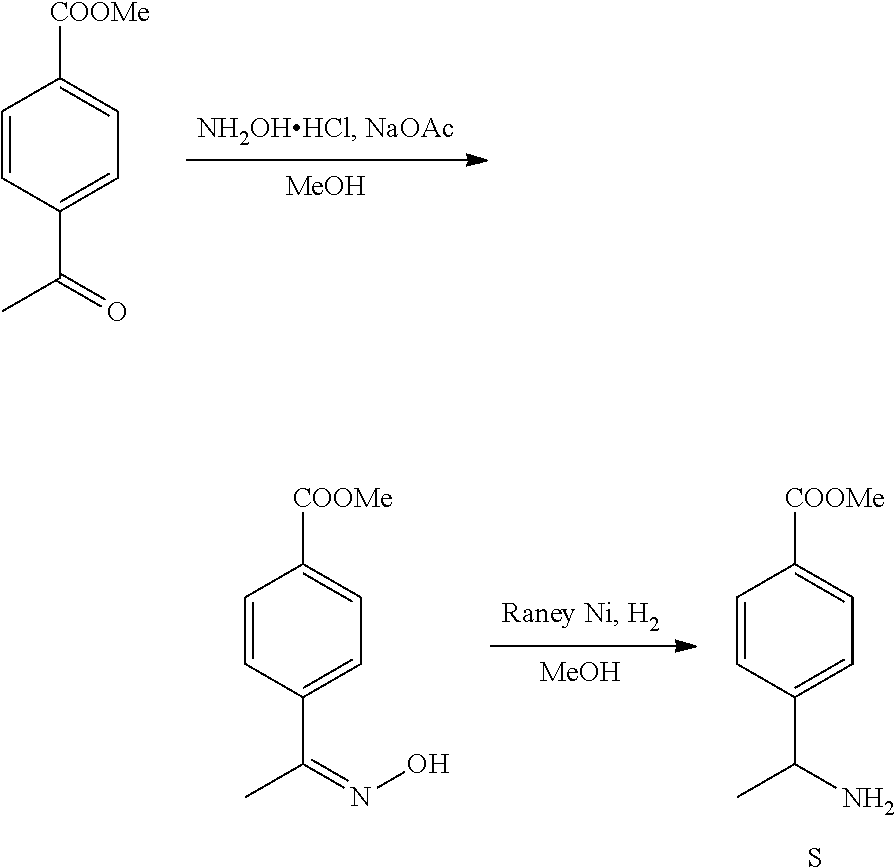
[MeOH].C1=CC(C(=O)C)=CC=C1[COOMe].[MeOH].C1=CC(C(=NO)C)=CC=C1[COOMe].C1=CC(C(N)C)=CC=C1[COOMe].S
